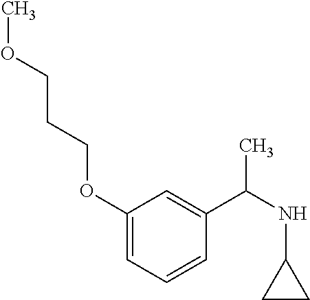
C1(OCCCOC)=CC=CC(C(NC2CC2)C)=C1
